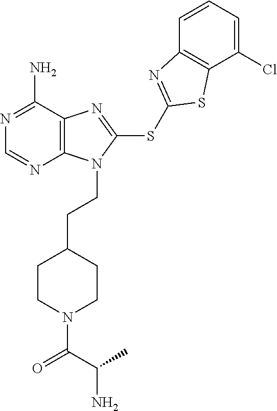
N1=C(N)C2=C(N=C1)N(CCC1CCN(C(C(C)N)=O)CC1)C(SC1=NC3=C(C(Cl)=CC=C3)S1)=N2
